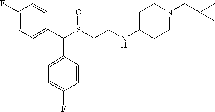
S(CCNC1CCN(CC(C)(C)C)CC1)(C(C1=CC=C(F)C=C1)C1=CC=C(F)C=C1)=O
